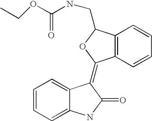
C1=CC=C2C(=C1)C(=C1C3=C(C(CNC(OCC)=O)O1)C=CC=C3)C(=O)N2
